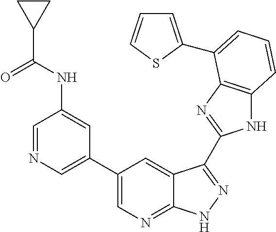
C1(C2=CN=C3C(=C2)C(C2=NC4=C(N2)C=CC=C4C2=CC=CS2)=NN3)=CN=CC(NC(C2CC2)=O)=C1
